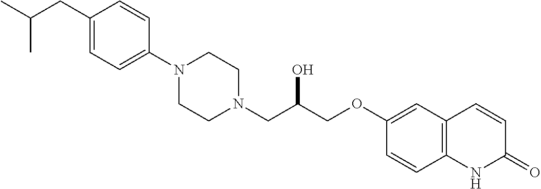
C1(CC(C)C)=CC=C(N2CCN(CC(COC3=CC4=C(C=C3)NC(=O)C=C4)O)CC2)C=C1
